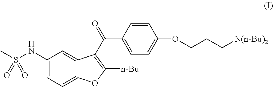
C1(NS(C)(=O)=O)=CC=C2C(=C1)C(C(=O)C1=CC=C(OCCC[N(n-Bu)2])C=C1)=C([n-Bu])O2
